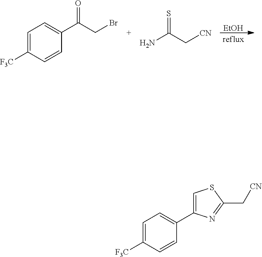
C1=C([F3C])C=CC(C(CBr)=O)=C1.NC(C[CN])=S.[EtOH].C1=C([F3C])C=CC(C2=CSC(C[CN])=N2)=C1
